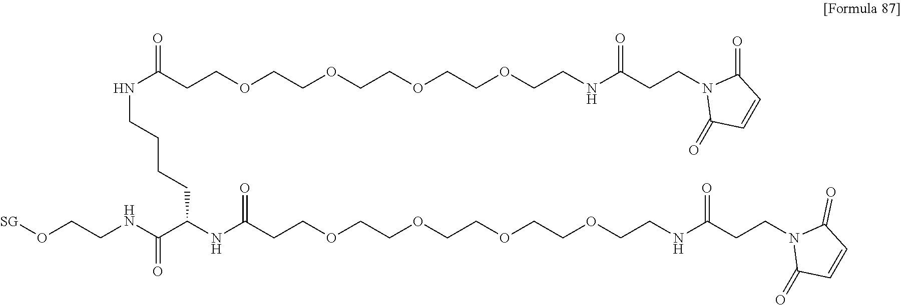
N(C(CCOCCOCCOCCOCCNC(CCN1C(=O)C=CC1=O)=O)=O)CCCCC(NC(CCOCCOCCOCCOCCNC(CCN1C(=O)C=CC1=O)=O)=O)C(NCCO[SG])=O
